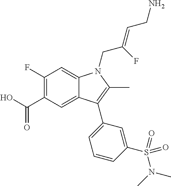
C1(F)=C(C(O)=O)C=C2C(=C1)N(CC(=CCN)F)C(C)=C2C1=CC=CC(S(N(C)C)(=O)=O)=C1
